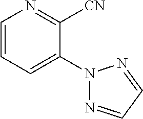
C1=CC=C(N2N=CC=N2)C([CN])=N1
